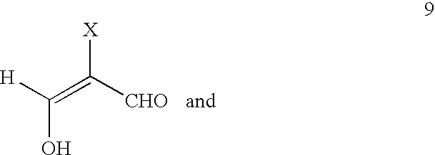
C(=C([CHO])[X])([H])O
